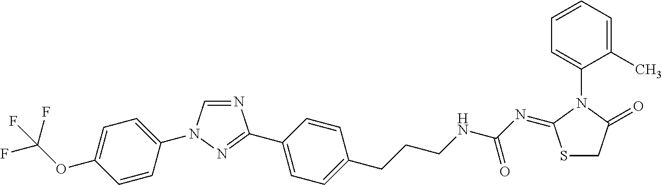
N1=CN(C2=CC=C(OC(F)(F)F)C=C2)N=C1C1=CC=C(CCCNC(N=C2SCC(=O)N2C2=CC=CC=C2C)=O)C=C1
